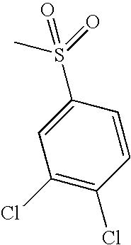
CS(=O)(=O)C1=CC(Cl)=C(Cl)C=C1
